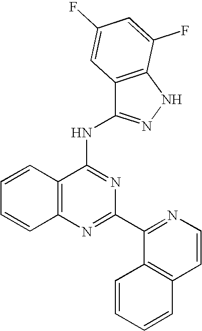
C12=C(N=C(C3=NC=CC4=C3C=CC=C4)N=C1NC1=NNC3=C1C=C(F)C=C3F)C=CC=C2
